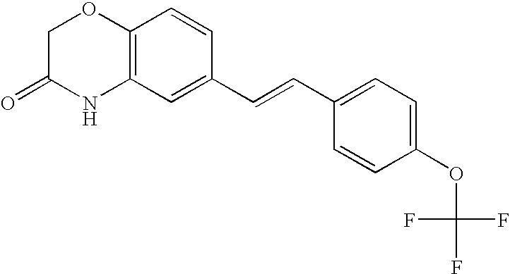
C12=C(C=C(C=CC3=CC=C(OC(F)(F)F)C=C3)C=C1)NC(=O)CO2
